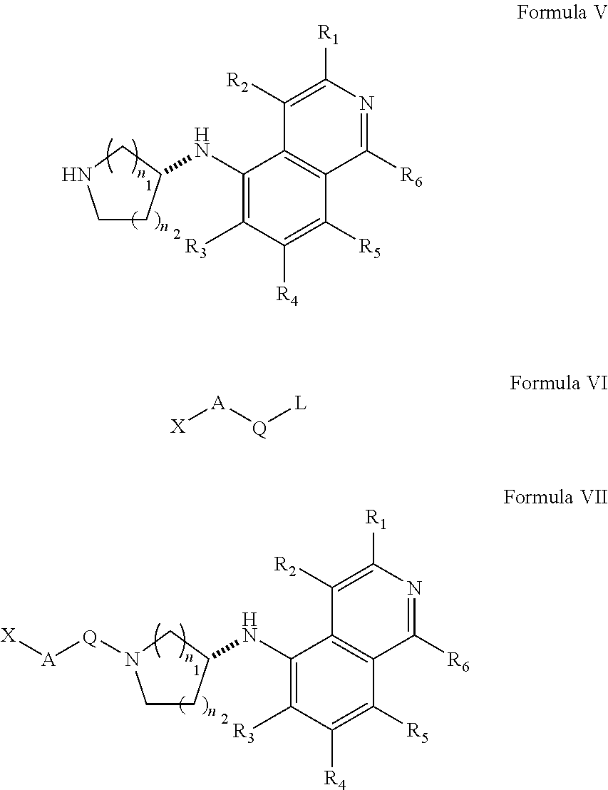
C1CC(NC2=C([R3])C([R4])=C([R5])C3=C2C([R2])=C([R1])N=C3[R6])CN1.C1CC(NC2=C([R3])C([R4])=C([R5])C3=C2C([R2])=C([R1])N=C3[R6])CN1[Q][A][X].[X][A][Q][L]
